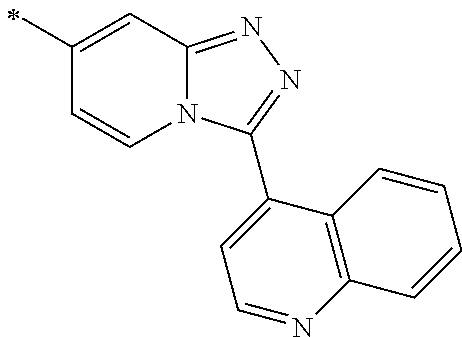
C1=C(C2=NN=C3N2C=CC(C)=C3)C2=C(N=C1)C=CC=C2
